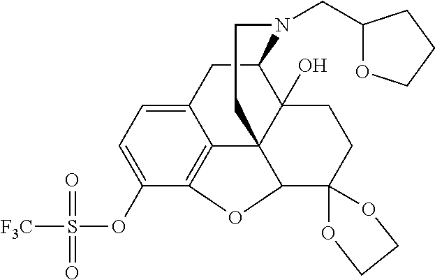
C12=CC=C(OS([F3C])(=O)=O)C3=C1C14C(O)(C(C2)N(CC2OCCC2)CCC1)CCC1(C4O3)OCCO1
